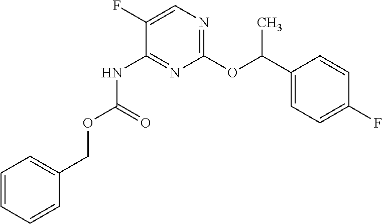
C1(C(OC2=NC=C(F)C(NC(=O)OCC3=CC=CC=C3)=N2)C)=CC=C(F)C=C1
